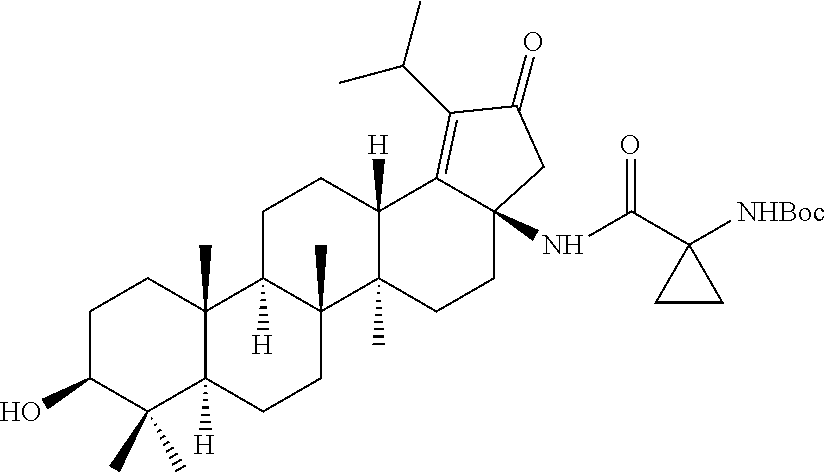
C1C(O)C(C)(C)C2([H])C(C)(C1)C1([H])C(C)(CC2)C2(C)C([H])(CC1)C1=C(C(C)C)C(=O)CC1(NC(C1([NHBoc])CC1)=O)CC2
